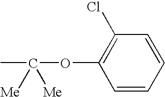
C1=CC=CC(Cl)=C1OC(C)([Me])[Me]
